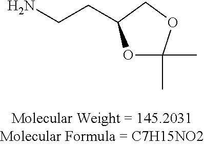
O1C(C)(C)OCC1CCN
